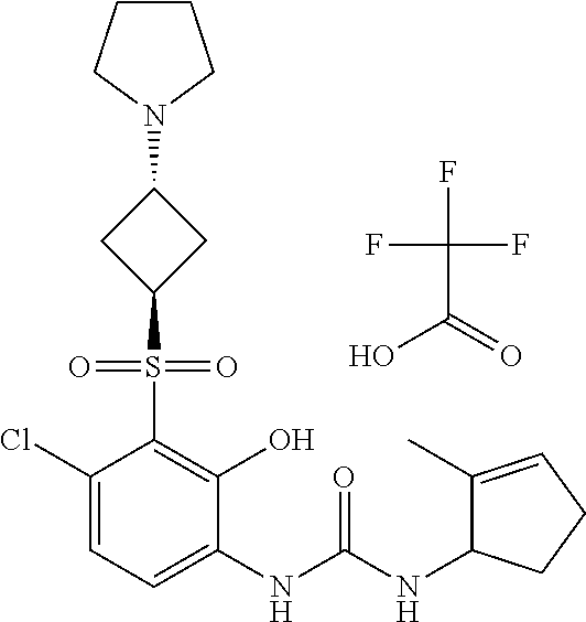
C1(Cl)=CC=C(NC(NC2C(C)=CCC2)=O)C(O)=C1S(=O)(=O)C1CC(N2CCCC2)C1.FC(F)(F)C(=O)O
